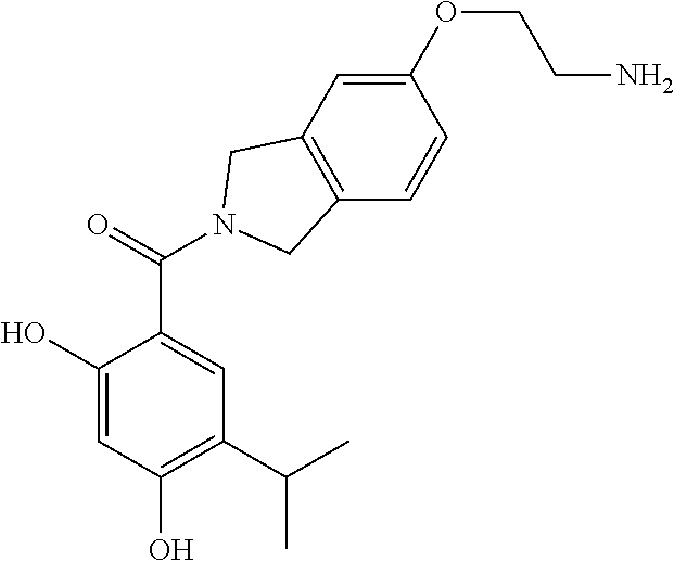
C1(O)=CC(O)=C(C(C)C)C=C1C(=O)N1CC2=C(C=CC(OCCN)=C2)C1
